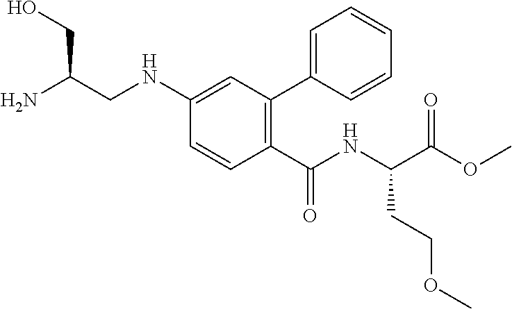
C1(NCC(N)CO)=CC(C2=CC=CC=C2)=C(C(NC(C(OC)=O)CCOC)=O)C=C1
